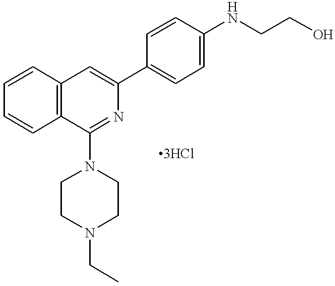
C1=CC2=C(C=C1)C=C(C1=CC=C(NCCO)C=C1)N=C2N1CCN(CC)CC1
